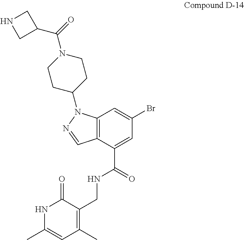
O=C1C(CNC(C2=CC(Br)=CC3=C2C=NN3C2CCN(C(C3CNC3)=O)CC2)=O)=C(C)C=C(C)N1
